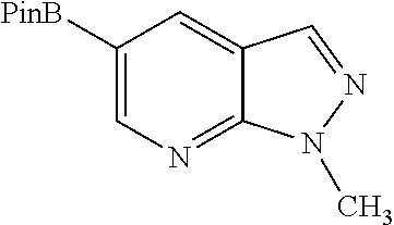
C1([PinB])=CN=C2C(=C1)C=NN2C
